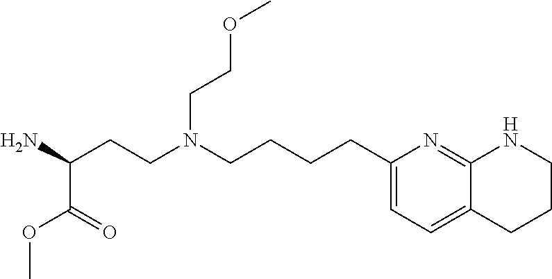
C1(CCCCN(CCC(C(=O)OC)N)CCOC)=CC=C2C(=N1)NCCC2
